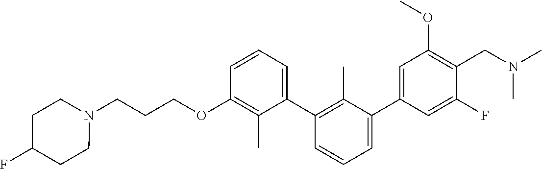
C1(OCCCN2CCC(F)CC2)=C(C)C(C2=C(C)C(C3=CC(OC)=C(CN(C)C)C(F)=C3)=CC=C2)=CC=C1
